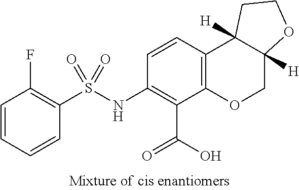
C1=CC2=C(C(C(O)=O)=C1NS(C1=C(F)C=CC=C1)(=O)=O)OCC1([H])C2([H])CCO1
